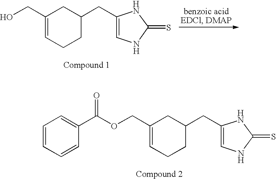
C1(COC(C2=CC=CC=C2)=O)=CCCC(CC2=CNC(=S)N2)C1.C1(CO)=CCCC(CC2=CNC(=S)N2)C1
